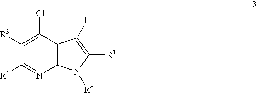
C12=C(C(Cl)=C([R3])C([R4])=N1)C([H])=C([R1])N2[R6]
